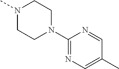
C1(N2CCN(C)CC2)=NC=C(C)C=N1
